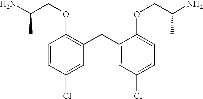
C1=CC(Cl)=CC(CC2=CC(Cl)=CC=C2OCC(N)C)=C1OCC(N)C
